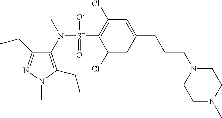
C1(CC)=NN(C)C(CC)=C1N([S+](C1=C(Cl)C=C(CCCN2CCN(C)CC2)C=C1Cl)([O-])=O)C
